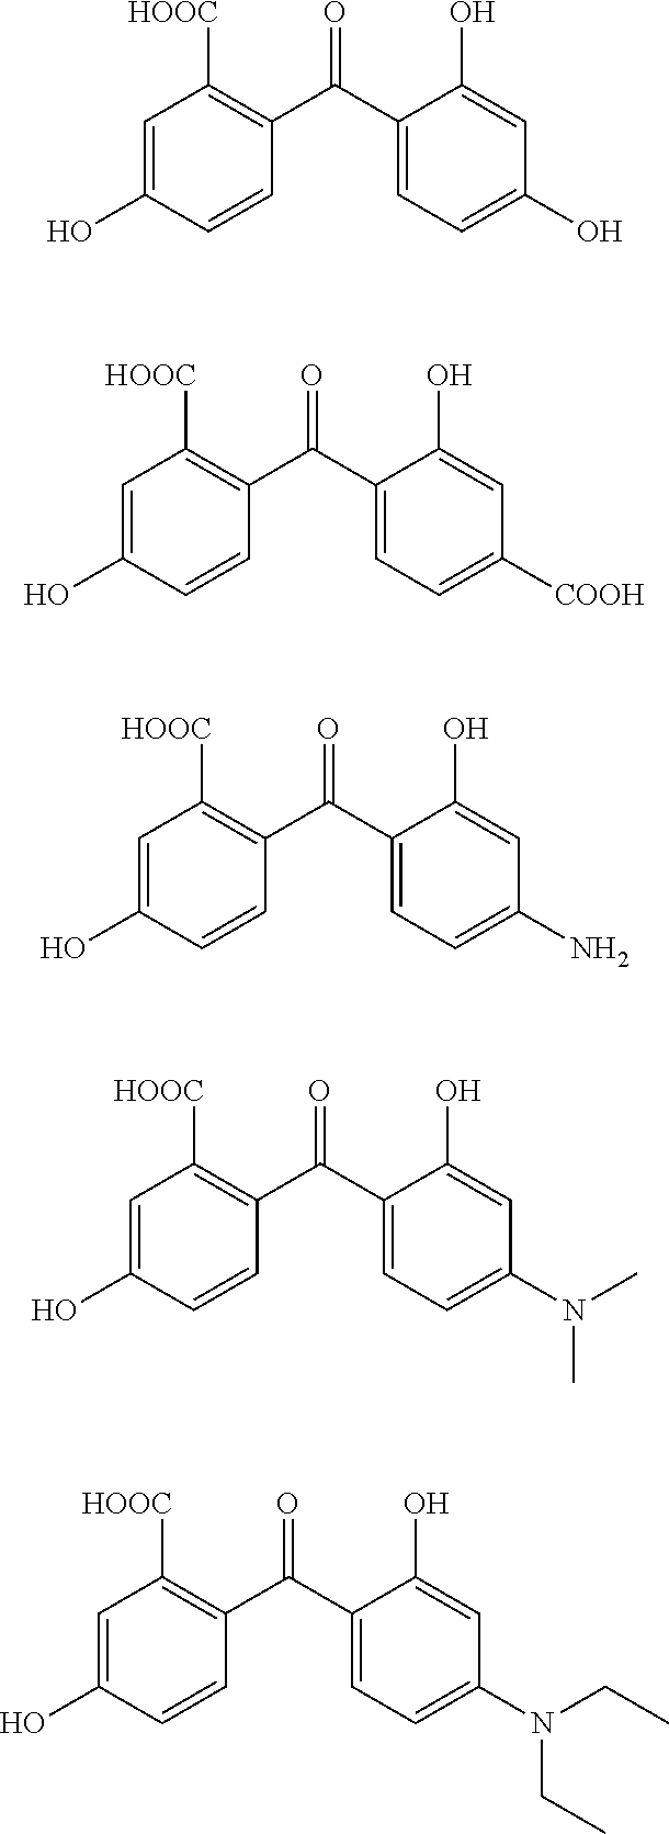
O=C(C1=CC=C(O)C=C1O)C1=C([HOOC])C=C(O)C=C1.O=C(C1=CC=C([COOH])C=C1O)C1=C([HOOC])C=C(O)C=C1.O=C(C1=CC=C(N)C=C1O)C1=C([HOOC])C=C(O)C=C1.O=C(C1=CC=C(N(C)C)C=C1O)C1=C([HOOC])C=C(O)C=C1.O=C(C1=CC=C(N(CC)CC)C=C1O)C1=C([HOOC])C=C(O)C=C1
